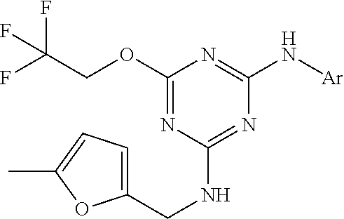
C1(CNC2=NC(N[Ar])=NC(OCC(F)(F)F)=N2)=CC=C(C)O1
